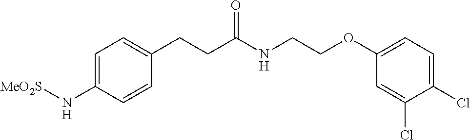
C1=C(N[MeO2S])C=CC(CCC(NCCOC2=CC=C(Cl)C(Cl)=C2)=O)=C1
